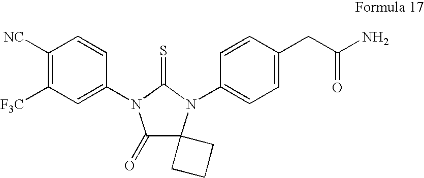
C1([NC])=C([F3C])C=C(N2C(=O)C3(N(C4=CC=C(CC(=O)N)C=C4)C2=S)CCC3)C=C1
